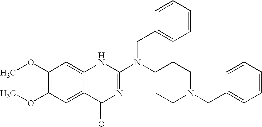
C1(OC)=C(OC)C=C2C(=C1)NC(N(C1CCN(CC3=CC=CC=C3)CC1)CC1=CC=CC=C1)=NC2=O
